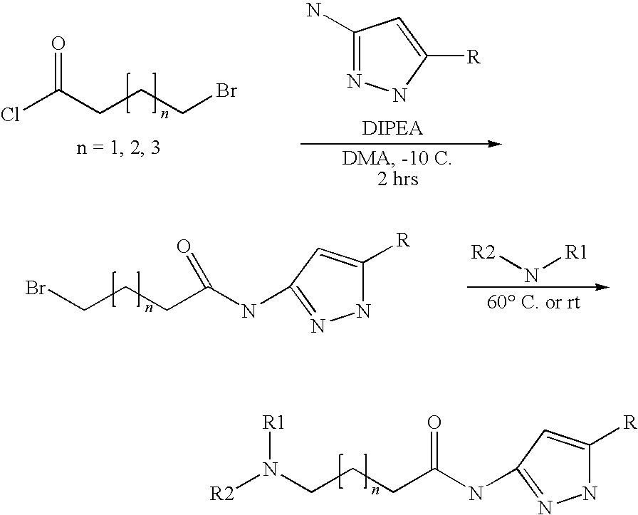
N(C(CCCN([R2])[R1])=O)C1=NNC([R])=C1.ClC(CCCBr)=O.C1(N)=NNC([R])=C1.N(C(CCCBr)=O)C1=NNC([R])=C1.[R2]N[R1]
